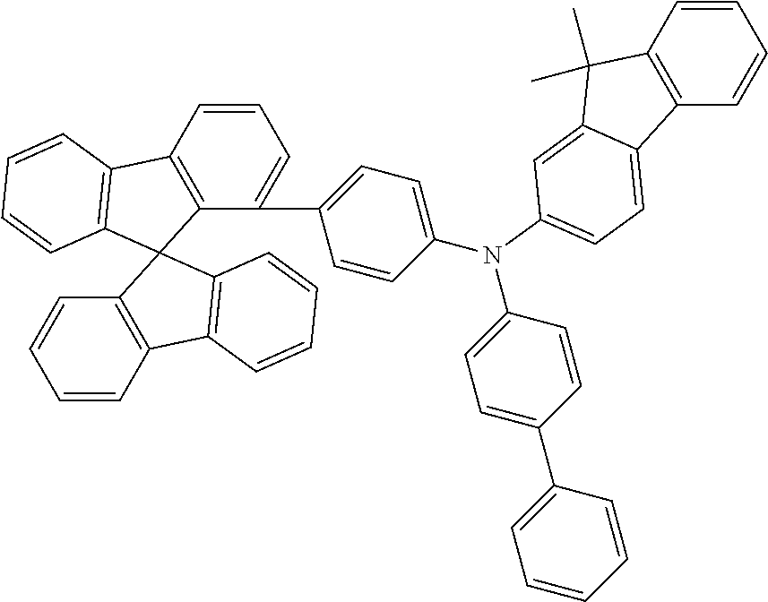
C1=CC2=C(C(C3=CC=C(N(C4=CC=C(C5=CC=CC=C5)C=C4)C4=CC=C5C6=C(C=CC=C6)C(C)(C)C5=C4)C=C3)=C1)C1(C3=C2C=CC=C3)C2=C(C3=C1C=CC=C3)C=CC=C2
